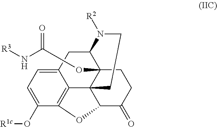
C1=C2C3=C(C(O[R1c])=C1)OC1C34C(OC(N[R3])=O)(C(C2)N([R2])CC4)CCC1=O
